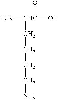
N[CHC](O)(=O)CCCCN
